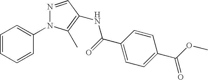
C1=CC=CC(N2N=CC(NC(=O)C3=CC=C(C(OC)=O)C=C3)=C2C)=C1
